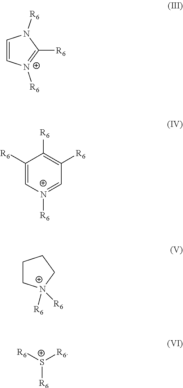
C1=C[N+]([R6])=C([R6])N1[R6].C1([R6])=C[N+]([R6])=CC([R6])=C1[R6].C1C[N+]([R6])([R6])CC1.[R6][S+]([R6])[R6]
